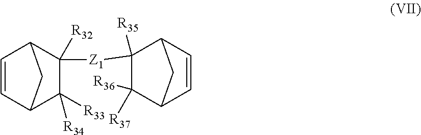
C1=CC2C([R33])([R34])C([Z1]C3([R35])C([R36])([R37])C4C=CC3C4)([R32])C1C2
